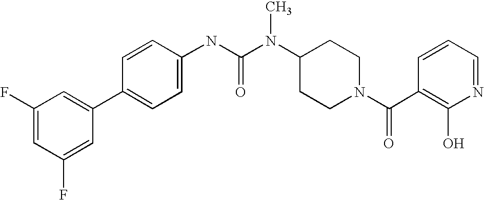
C1(F)=CC(F)=CC(C2=CC=C(NC(N(C3CCN(C(C4=C(O)N=CC=C4)=O)CC3)C)=O)C=C2)=C1
